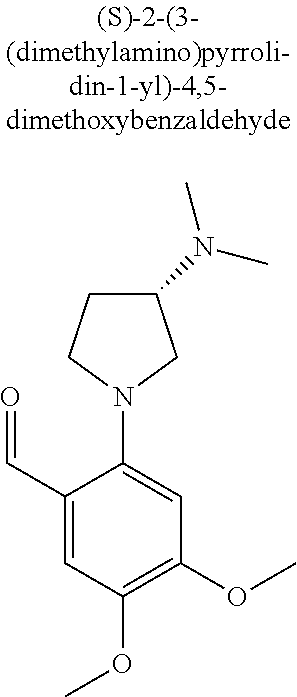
C1(N(C)C)CCN(C2=CC(OC)=C(OC)C=C2C=O)C1
